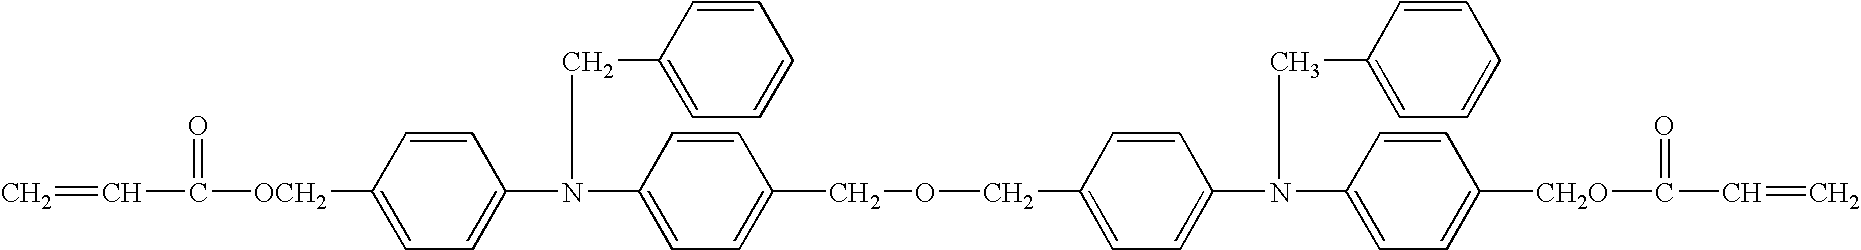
C=CC(=O)[OCH2]C1=CC=C(N(CC2=CC=CC=C2)C2=CC=C(COCC3=CC=C(N(CC4=CC=CC=C4)C4=CC=C([CH2O]C(=O)C=C)C=C4)C=C3)C=C2)C=C1
